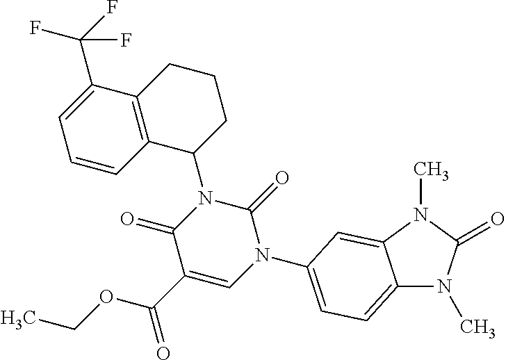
C12=CC=C(N3C(=O)N(C4CCCC5=C4C=CC=C5C(F)(F)F)C(=O)C(C(=O)OCC)=C3)C=C1N(C)C(=O)N2C
